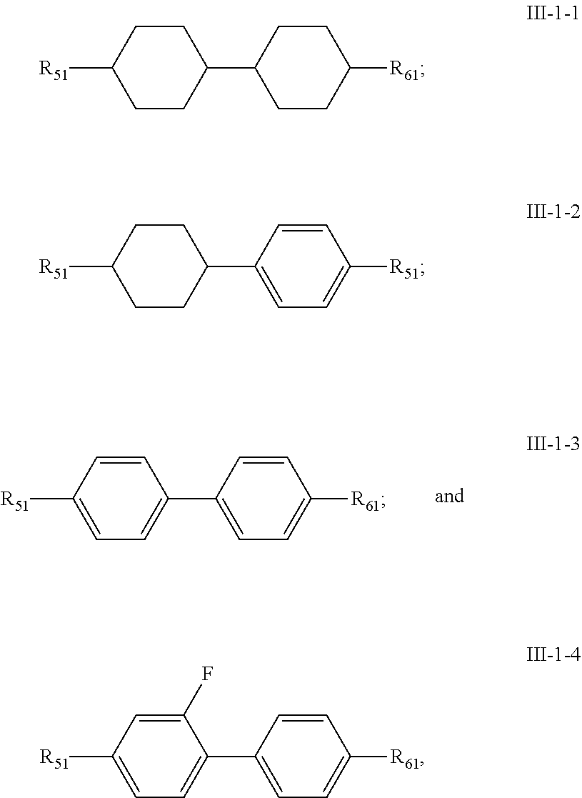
C1=C([R51])C=CC(C2=CC=C([R61])C=C2)=C1.C1CC(C2CCC([R61])CC2)CCC1[R51].C1CC(C2=CC=C([R51])C=C2)CCC1[R51].C1=C([R51])C=C(F)C(C2=CC=C([R61])C=C2)=C1
